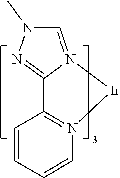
C1=CC=CN2=C1C1=NN(C)C=N1[Ir]2
